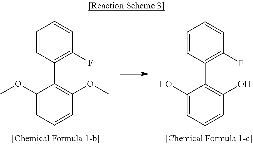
C1(C2=C(OC)C=CC=C2OC)=C(F)C=CC=C1.C1(C2=C(O)C=CC=C2O)=C(F)C=CC=C1
